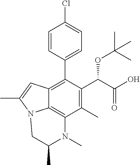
C1=CC(C2=C3C4=C(C(C)=C2C(C(=O)O)OC(C)(C)C)N(C)C(C)CN4C(C)=C3)=CC=C1Cl
